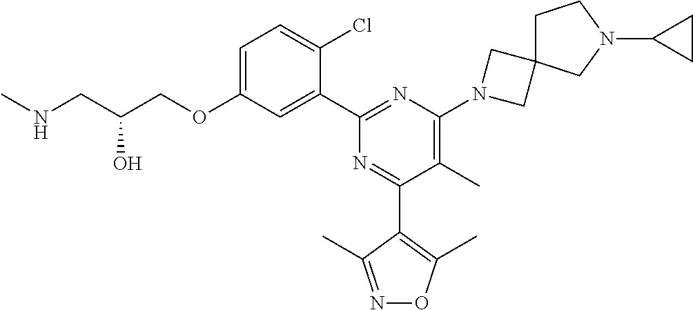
C1=C(OCC(CNC)O)C=C(C2=NC(N3CC4(C3)CCN(C3CC3)C4)=C(C)C(C3=C(C)ON=C3C)=N2)C(Cl)=C1
